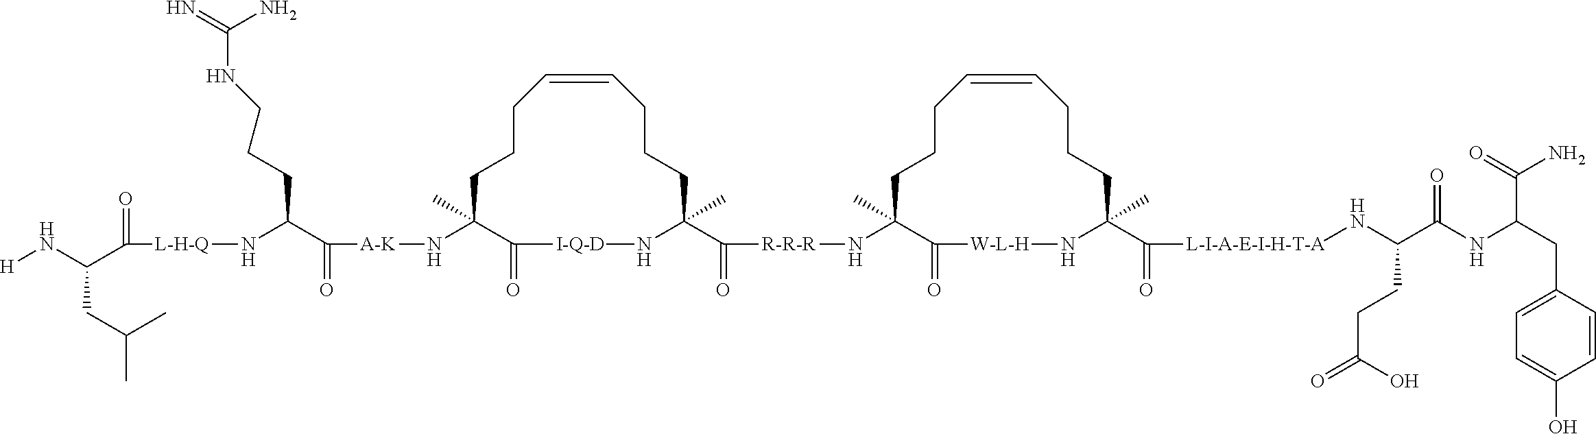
C1CCC=CCCCC(C(=O)[R-R-R]NC2(C)CCCC=CCCCC(C([L-I-A-E-I-H-T-A]NC(CCC(=O)O)C(=O)NC(C(N)=O)CC3=CC=C(O)C=C3)=O)(C)N[W-L-H]C2=O)(C)N[I-Q-D]C(=O)C1(C)N[A-K]C(C(CCCNC(N)=N)N[L-H-Q]C(=O)C(N[H])CC(C)C)=O
